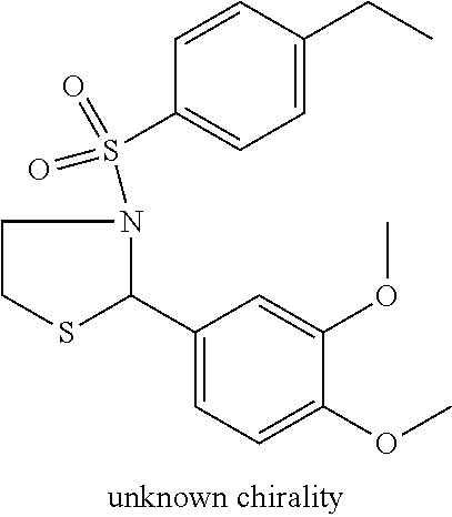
C1(C2SCCN2S(C2=CC=C(CC)C=C2)(=O)=O)=CC=C(OC)C(OC)=C1
